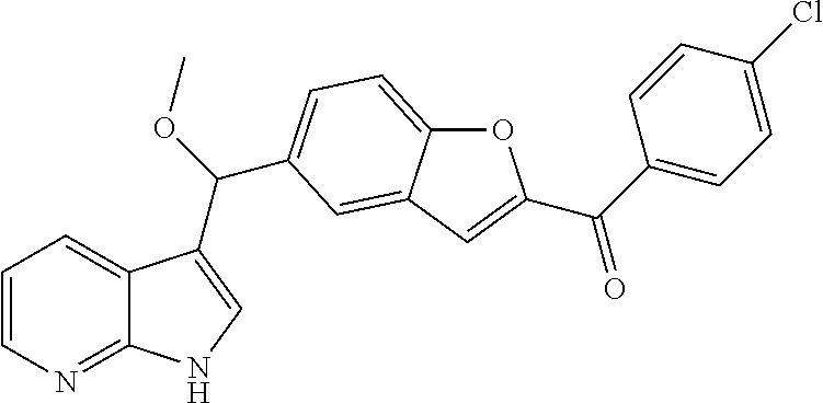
C1=CN=C2C(=C1)C(C(OC)C1=CC=C3OC(C(C4=CC=C(Cl)C=C4)=O)=CC3=C1)=CN2
